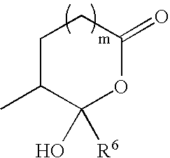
C1C(C)C(O)([R6])OC(=O)C1
